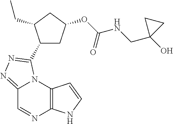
C12=NN=C(C3CC(OC(NCC4(O)CC4)=O)CC3CC)N1C1=C(N=C2)NC=C1
